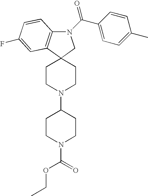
C1CN(C2CCN(C(=O)OCC)CC2)CCC12CN(C(C1=CC=C(C)C=C1)=O)C1=C2C=C(F)C=C1
